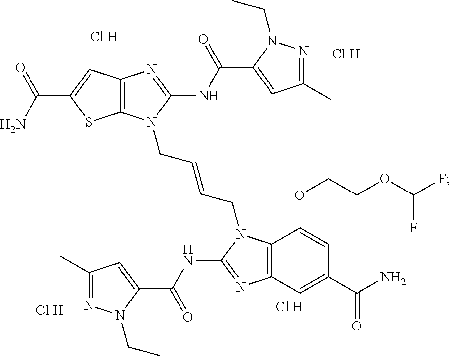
C12=C(N=C(NC(C3=CC(C)=NN3CC)=O)N1CC=CCN1C3=C(N=C1NC(C1=CC(C)=NN1CC)=O)C=C(C(=O)N)C=C3OCCOC(F)F)C=C(C(=O)N)S2.[Cl H].[Cl H].[Cl H].[Cl H]
